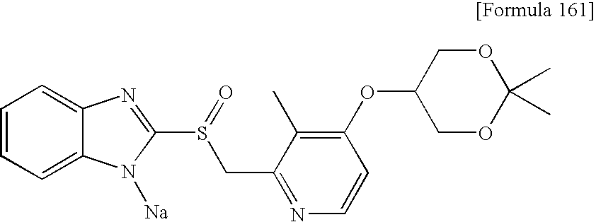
C1=CC=C2C(=C1)N=C(S(CC1=NC=CC(OC3COC(C)(C)OC3)=C1C)=O)N2[Na]
